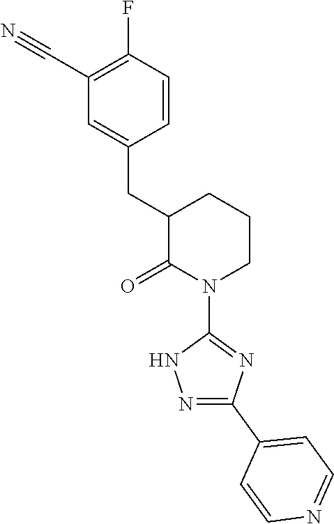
C1(C#N)=C(F)C=CC(CC2C(=O)N(C3=NC(C4=CC=NC=C4)=NN3)CCC2)=C1
